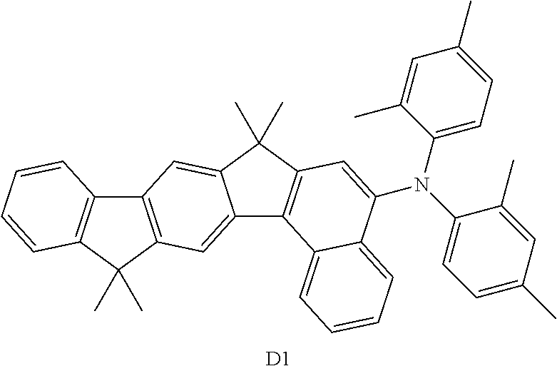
C12=C(C(C)(C)C3=C1C=CC=C3)C=C1C(=C2)C(C)(C)C2=C1C1=CC=CC=C1C(N(C1=CC=C(C)C=C1C)C1=CC=C(C)C=C1C)=C2.[D1]
